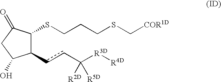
C1(ccC([R3D][R4D])([R2D])[R5D])C(SCCCSC[COR1D])C(=O)CC1O
